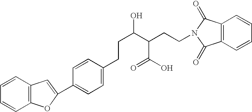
C1=CC2=C(C=C1)OC(C1=CC=C(CCC(O)C(C(=O)O)CCN3C(=O)C4=C(C3=O)C=CC=C4)C=C1)=C2
